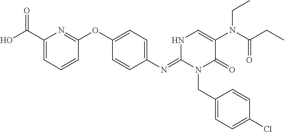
C1(OC2=NC(C(O)=O)=CC=C2)=CC=C(N=C2N(CC3=CC=C(Cl)C=C3)C(=O)C(N(C(CC)=O)CC)=CN2)C=C1
